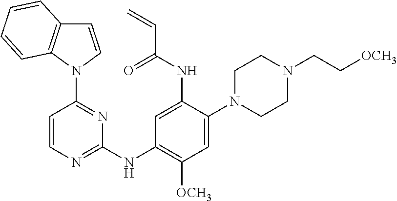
C1=CN(C2=NC(NC3=C([OCH3])C=C(N4CCN(CC[OCH3])CC4)C(NC(C=C)=O)=C3)=NC=C2)C2=C1C=CC=C2
